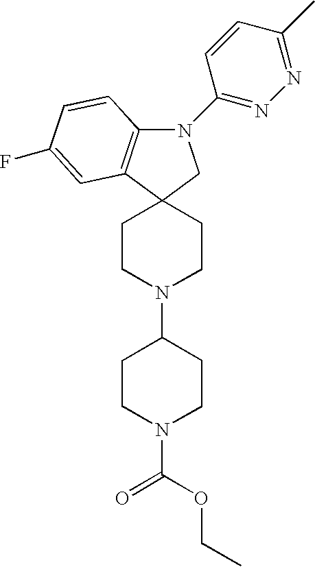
C1CN(C2CCN(C(=O)OCC)CC2)CCC12C1=C(N(C3=NN=C(C)C=C3)C2)C=CC(F)=C1
